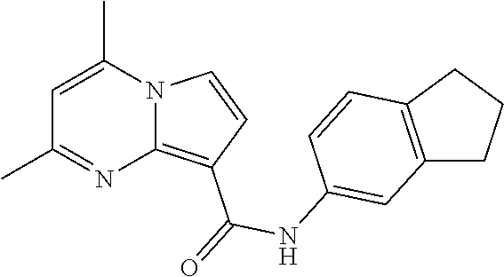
C1(C)=NC2=C(C(=O)NC3=CC4=C(C=C3)CCC4)C=CN2C(C)=C1
